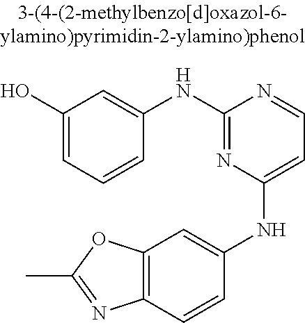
C12=C(C=CC(NC3=CC=NC(NC4=CC(O)=CC=C4)=N3)=C1)N=C(C)O2
